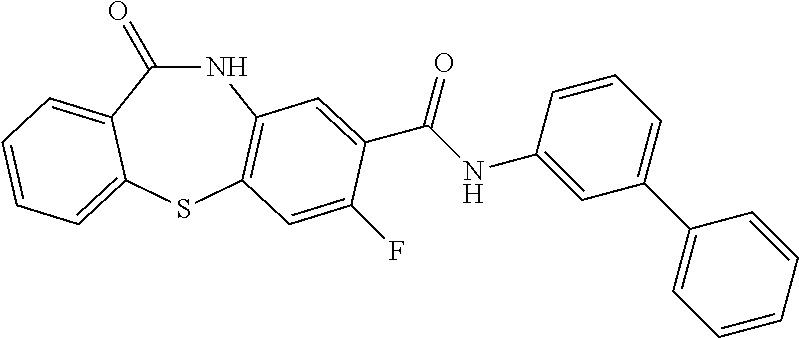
C1(=O)NC2=C(SC3=CC=CC=C13)C=C(F)C(C(NC1=CC(C3=CC=CC=C3)=CC=C1)=O)=C2
